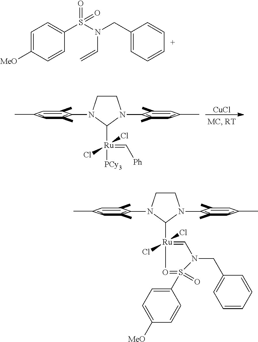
C1=C([MeO])C=CC(S(N(CC2=CC=CC=C2)C=C)(=O)=O)=C1.C1CN(C2=C(C)C=C(C)C=C2C)C([Ru](=C[Ph])([PCy3])(Cl)Cl)N1C1=C(C)C=C(C)C=C1C.[CuCl].C1CN(C2=C(C)C=C(C)C=C2C)C([Ru]2(Cl)(Cl)=CN(CC3=CC=CC=C3)S(C3=CC=C([MeO])C=C3)(=O)=O2)N1C1=C(C)C=C(C)C=C1C
